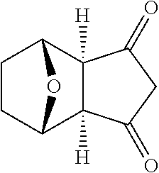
C1C2C3([H])C([H])(C(C1)O2)C(=O)CC3=O
